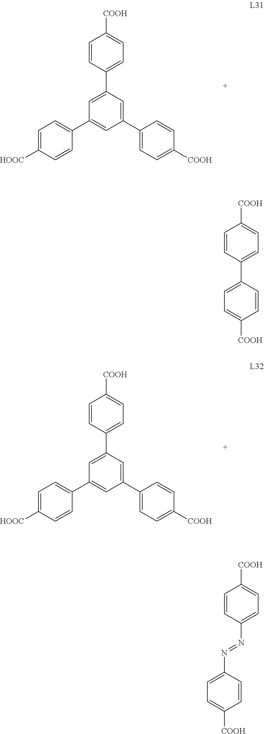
C1([COOH])=CC=C(C2=CC(C3=CC=C([HOOC])C=C3)=CC(C3=CC=C([COOH])C=C3)=C2)C=C1.C1([COOH])=CC=C(C2=CC(C3=CC=C([HOOC])C=C3)=CC(C3=CC=C([COOH])C=C3)=C2)C=C1.C1([COOH])=CC=C(C2=CC=C([COOH])C=C2)C=C1.C1([COOH])=CC=C(N=NC2=CC=C([COOH])C=C2)C=C1
